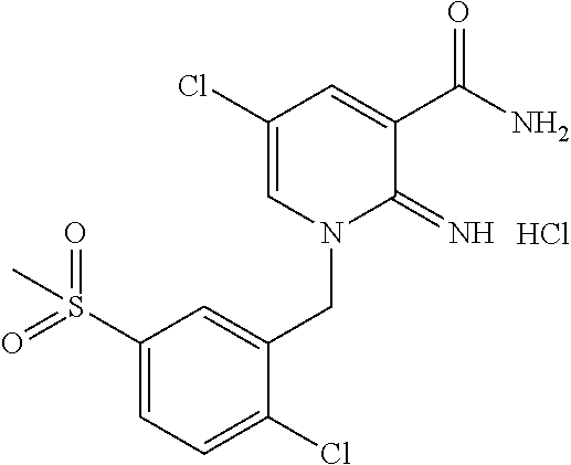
C1(Cl)=CN(CC2=CC(S(=O)(=O)C)=CC=C2Cl)C(=N)C(C(N)=O)=C1.Cl
